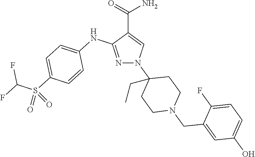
N1=C(NC2=CC=C(S(C(F)F)(=O)=O)C=C2)C(C(=O)N)=CN1C1(CC)CCN(CC2=CC(O)=CC=C2F)CC1
